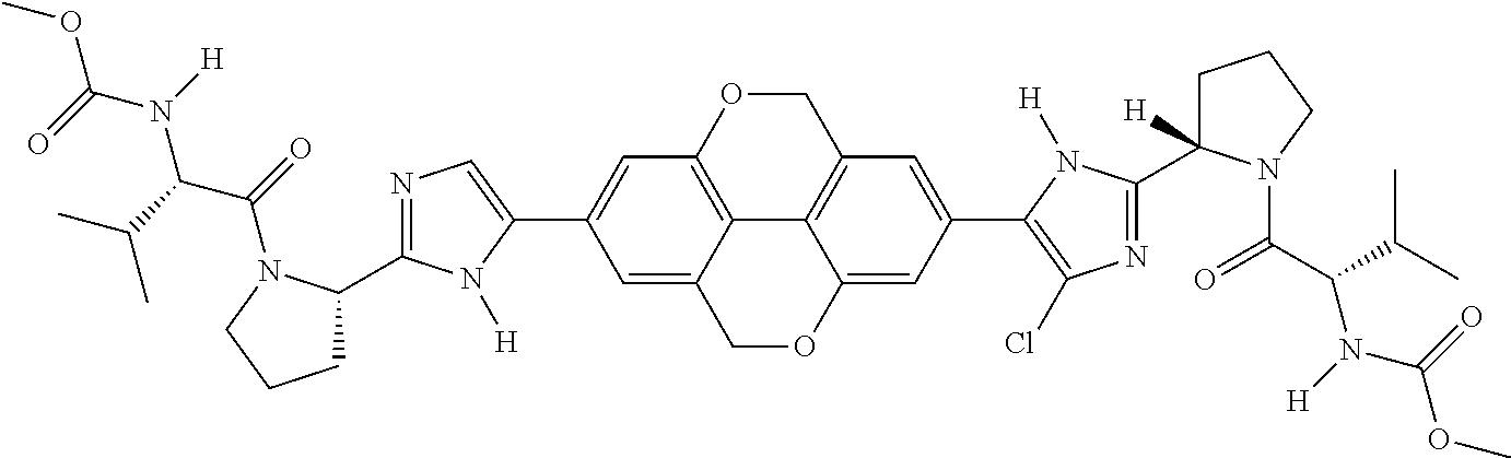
C12=C3OCC4=C1C(=CC(C1=C(Cl)N=C(C5([H])CCCN5C(C(C(C)C)N([H])C(=O)OC)=O)N1[H])=C4)OCC2=CC(C1=CN=C(C2CCCN2C(=O)C(C(C)C)N([H])C(=O)OC)N1[H])=C3
